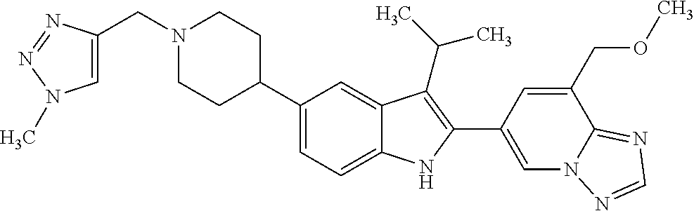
C(N1CCC(C2=CC=C3C(=C2)C(C(C)C)=C(C2=CN4C(=NC=N4)C(COC)=C2)N3)CC1)C1=CN(C)N=N1
